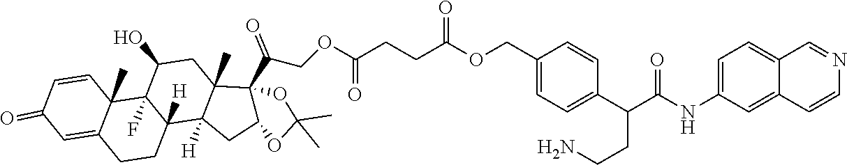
C1=CC2(C)C(=CC1=O)CCC1([H])C2(F)C(O)CC2(C)C1([H])CC1C2(C(COC(CCC(OCC2=CC=C(C(C(NC3=CC=C4C(=C3)C=CN=C4)=O)CCN)C=C2)=O)=O)=O)OC(C)(C)O1
